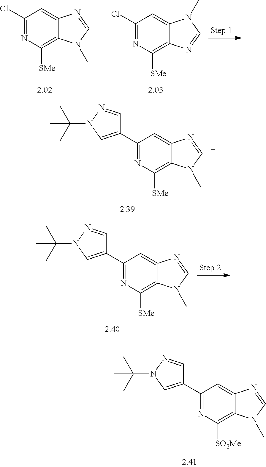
C1(Cl)=NC([SMe])=C2C(=C1)N=CN2C.C1(Cl)=NC([SMe])=C2C(=C1)N(C)C=N2.C1(C2=CN(C(C)(C)C)N=C2)=NC([SMe])=C2C(=C1)N=CN2C.C1(C2=CN(C(C)(C)C)N=C2)=NC([SMe])=C2C(=C1)N=CN2C.C1(C2=CN(C(C)(C)C)N=C2)=NC([SO2Me])=C2C(=C1)N=CN2C
